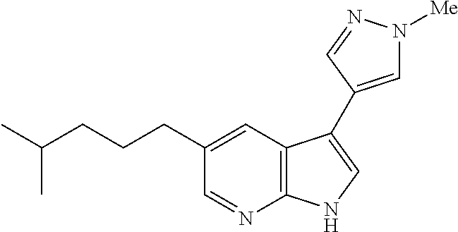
C1=NC2=C(C=C1CCCC(C)C)C(C1=CN([Me])N=C1)=CN2
